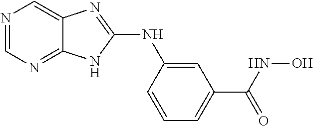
N1=CN=C2C(=C1)N=C(NC1=CC(C(=O)NO)=CC=C1)N2
